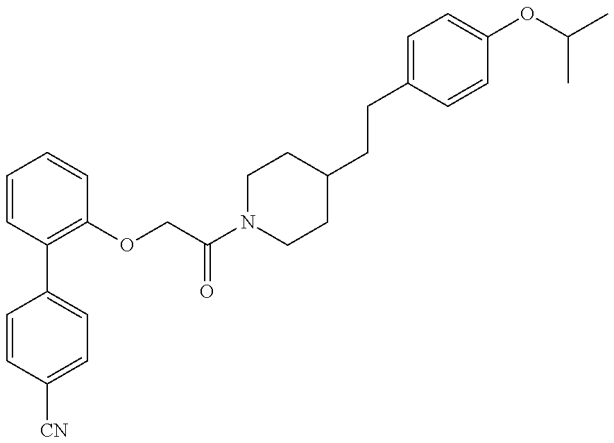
C1=CC([CN])=CC=C1C1=C(OCC(N2CCC(CCC3=CC=C(OC(C)C)C=C3)CC2)=O)C=CC=C1
